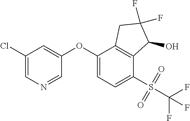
C1(Cl)=CN=CC(OC2=CC=C(S(=O)(=O)C(F)(F)F)C3=C2CC(F)(F)C3O)=C1
